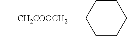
C1C([CH2COOCH2]C)CCCC1
